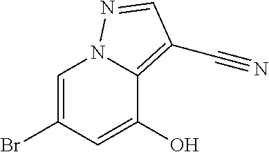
C1=C(Br)C=C(O)C2=C(C#N)C=NN12
